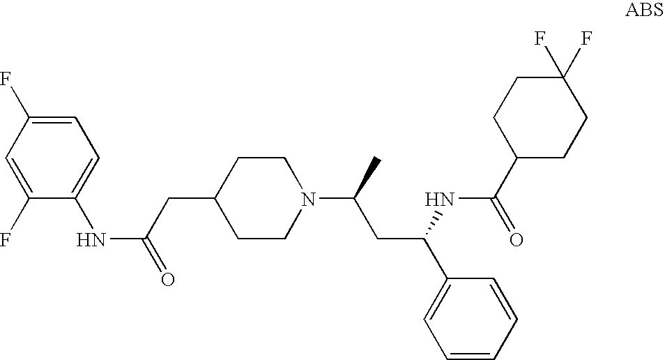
C1(NC(=O)CC2CCN(C(CC(C3=CC=CC=C3)NC(C3CCC(F)(F)CC3)=O)C)CC2)=CC=C(F)C=C1F
